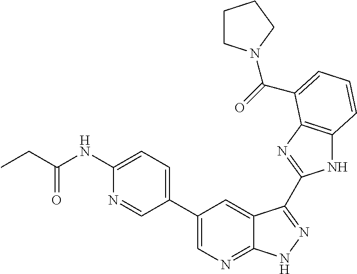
C1(C2=CN=C3C(=C2)C(C2=NC4=C(N2)C=CC=C4C(=O)N2CCCC2)=NN3)=CC=C(NC(=O)CC)N=C1
